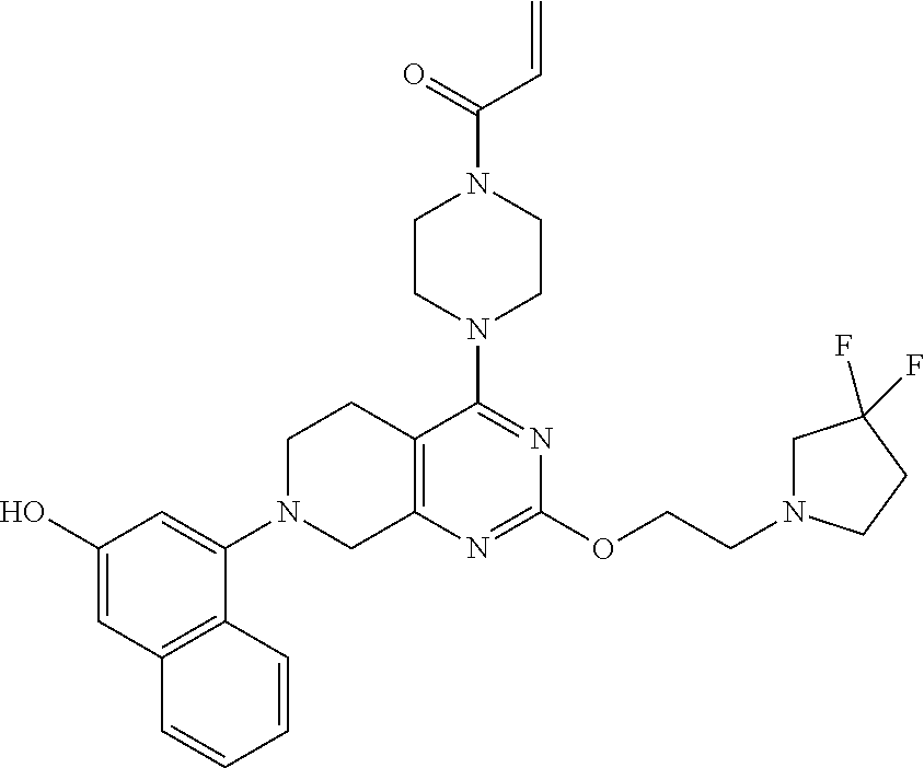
C12=C(N=C(OCCN3CC(F)(F)CC3)N=C1N1CCN(C(=O)C=C)CC1)CN(C1=CC(O)=CC3=C1C=CC=C3)CC2
